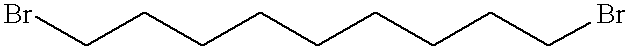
BrCCCCCCCCCBr
